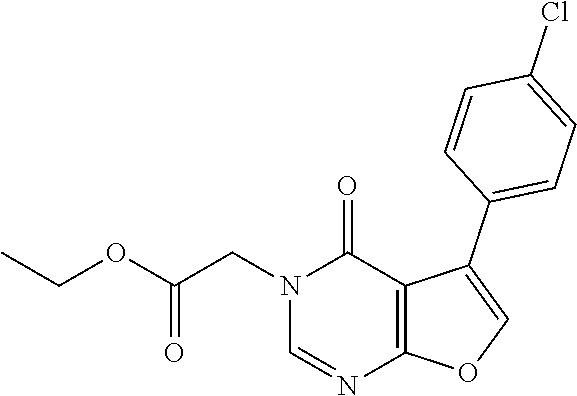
N1(CC(OCC)=O)C=NC2=C(C1=O)C(C1=CC=C(Cl)C=C1)=CO2
